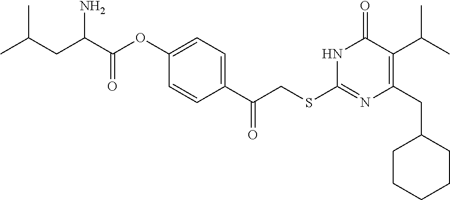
N1C(SCC(C2=CC=C(OC(C(CC(C)C)N)=O)C=C2)=O)=NC(CC2CCCCC2)=C(C(C)C)C1=O
